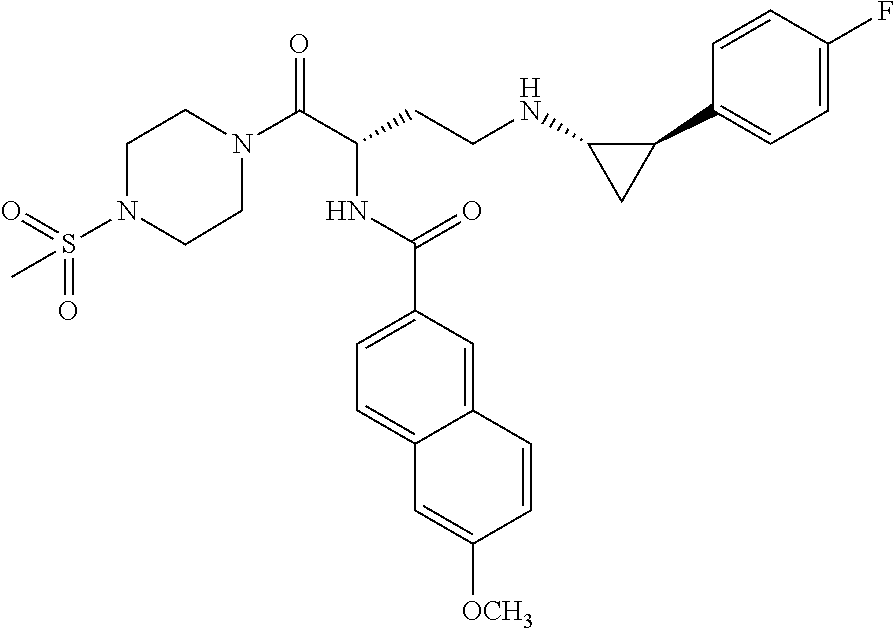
C1N(C(C(CCNC2CC2C2=CC=C(F)C=C2)NC(C2=CC=C3C(=C2)C=CC([OCH3])=C3)=O)=O)CCN(S(=O)(=O)C)C1
